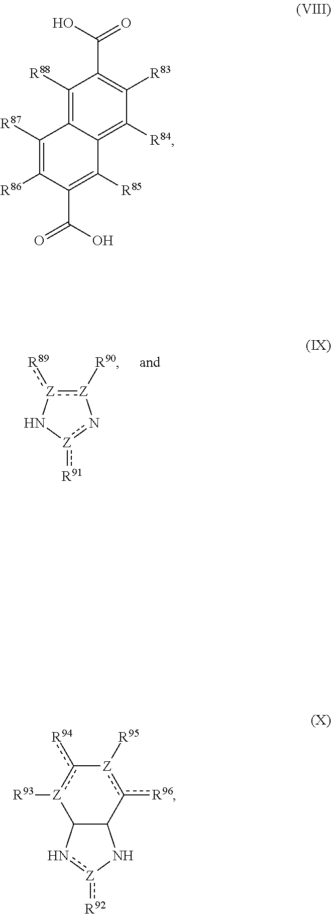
[Z]1([R90]):[Z](:[R89])N[Z](:[R91])n-1.C1([R87])=C([R86])C(C(O)=O)=C([R85])C2=C([R84])C([R83])=C(C(=O)O)C([R88])=C12.[Z]1([R95])c([R96])C2C([Z]([R93])c-1[R94])n[Z](:[R92])N2
